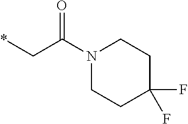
*CC(N1CCC(F)(F)CC1)=O
